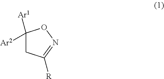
C1([Ar2])([Ar1])CC([R])=NO1
